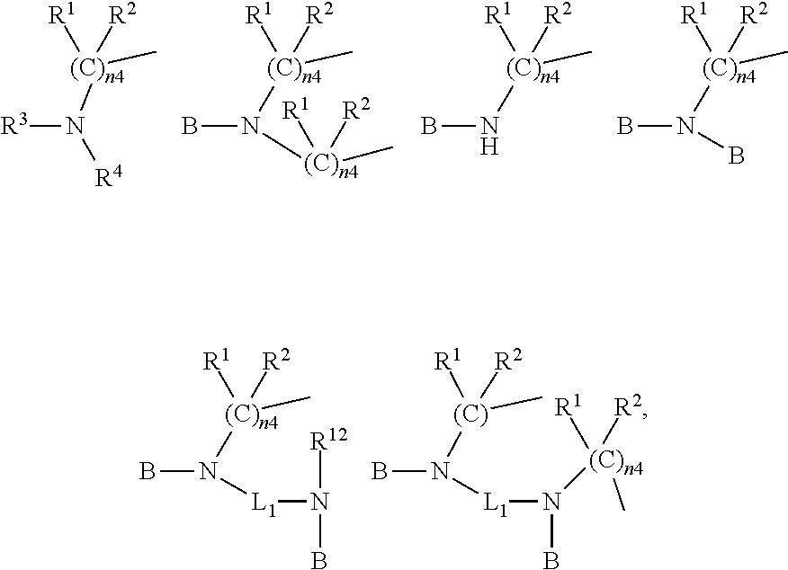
[R3]N([(C)n4]([R1])([R2])C)[R4].BN([(C)n4]([R1])([R2])C)[(C)n4](C)([R1])[R2].BN[(C)n4]([R1])([R2])C.BN([(C)n4]([R1])([R2])C)B.BN([(C)n4]([R1])([R2])C)[L1]N(B)[R12].BN([(C)]([R1])([R2])C)[L1]N(B)[(C)n4]([R1])([R2])C
